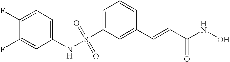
S(C1=CC=CC(C=CC(NO)=O)=C1)(NC1=CC=C(F)C(F)=C1)(=O)=O
